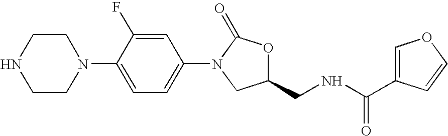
C1CNCCN1C1=CC=C(N2C(=O)OC(CNC(C3=COC=C3)=O)C2)C=C1F
